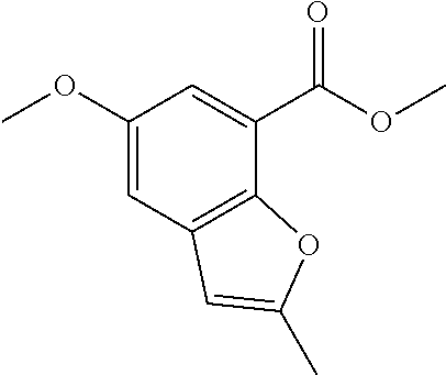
C1(OC)=CC2=C(C(C(OC)=O)=C1)OC(C)=C2
